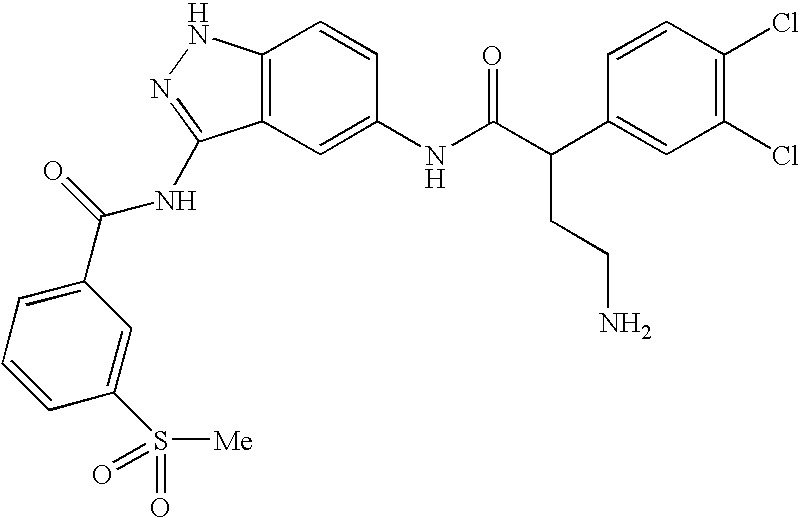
C12=C(C=C(NC(C(C3=CC(Cl)=C(Cl)C=C3)CCN)=O)C=C1)C(NC(C1=CC=CC(S(=O)([Me])=O)=C1)=O)=NN2
